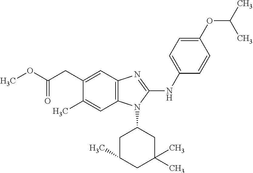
O(C(CC1=CC2=C(C=C1C)N(C1CC(C)CC(C)(C)C1)C(NC1=CC=C(OC(C)C)C=C1)=N2)=O)C
